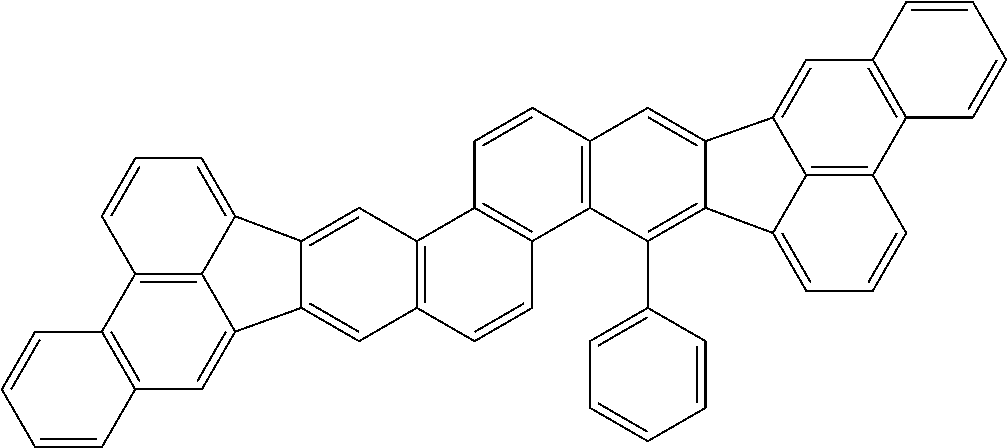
C12=C(C=C3C4=C1C=CC=C4C1=CC4=C(C=CC5=C4C=CC4=C5C(C5=CC=CC=C5)=C5C(=C4)C4=CC6=C(C7=C4C5=CC=C7)C=CC=C6)C=C31)C=CC=C2
